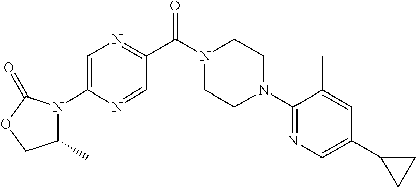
C1=C(N2C(C)COC2=O)N=CC(C(N2CCN(C3=NC=C(C4CC4)C=C3C)CC2)=O)=N1
